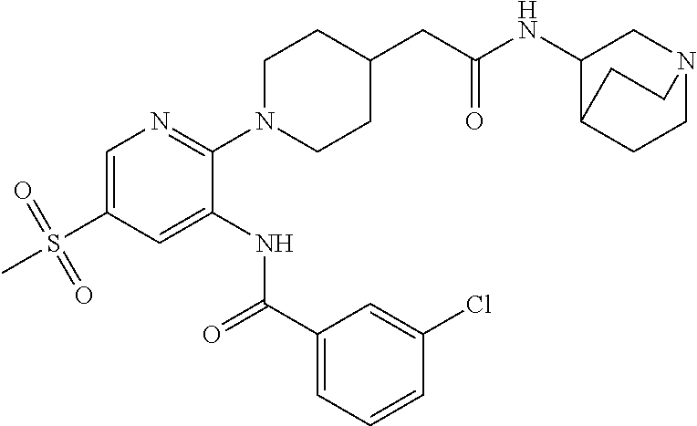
C1=C(S(=O)(=O)C)C=C(NC(C2=CC=CC(Cl)=C2)=O)C(N2CCC(CC(NC3C4CCN(C3)CC4)=O)CC2)=N1
